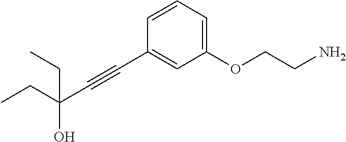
C1=CC=C(OCCN)C=C1C#CC(O)(CC)CC
